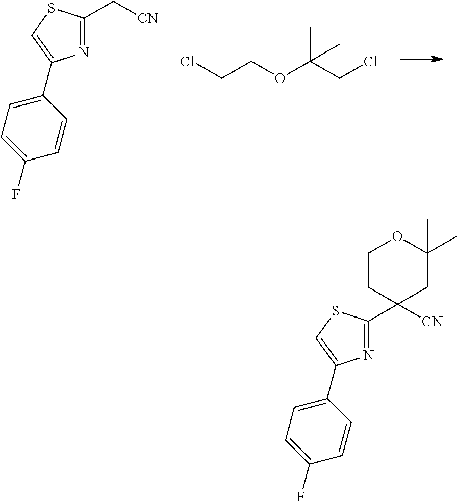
C(C1=NC(C2=CC=C(F)C=C2)=CS1)[CN].ClCCOC(CCl)(C)C.C1CC(C2=NC(C3=CC=C(F)C=C3)=CS2)([CN])CC(C)(C)O1
